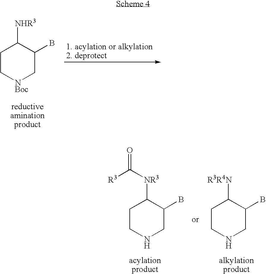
C1C[NBoc]CC(B)C1[NHR3].C1CNCC(B)C1[NR3]C([R3])=O.C1CNCC(B)C1[R3R4N]
